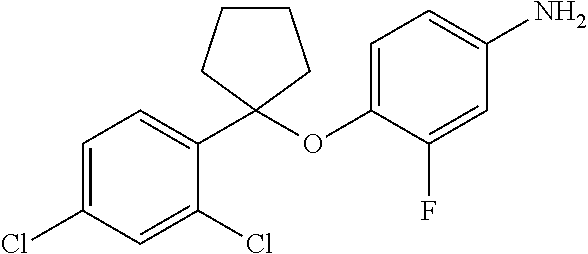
C1=C(Cl)C=C(Cl)C(C2(OC3=CC=C(N)C=C3F)CCCC2)=C1
